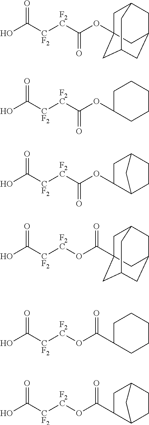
C1C2(OC([F2C][CF2]C(O)=O)=O)CC3CC(CC1C3)C2.C1C(OC([F2C][CF2]C(O)=O)=O)CCCC1.C1C(OC([F2C][CF2]C(O)=O)=O)C2CCC1C2.C1C2(C(O[F2C][CF2]C(O)=O)=O)CC3CC(CC1C3)C2.C1C(C(O[F2C][CF2]C(O)=O)=O)CCCC1.C1C(C(O[F2C][CF2]C(O)=O)=O)C2CCC1C2
